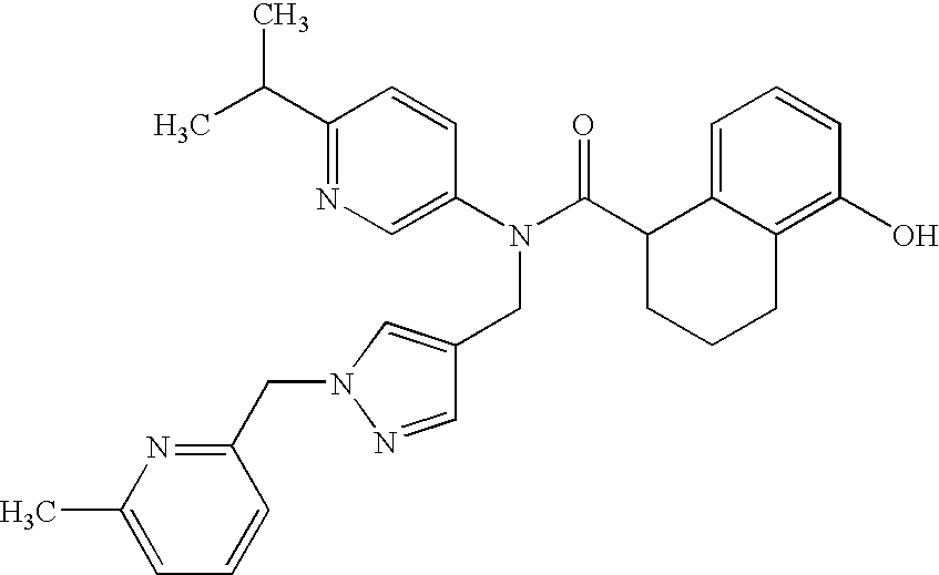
C1(C(C)C)=NC=C(N(C(C2CCCC3=C(O)C=CC=C23)=O)CC2=CN(CC3=NC(C)=CC=C3)N=C2)C=C1
